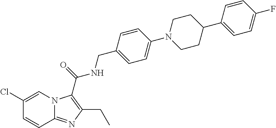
C1=CC(Cl)=CN2C1=NC(CC)=C2C(NCC1=CC=C(N2CCC(C3=CC=C(F)C=C3)CC2)C=C1)=O
